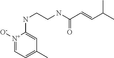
[N+]1([O-])=CC=C(C)C=C1NCCNC(C=CC(C)C)=O
